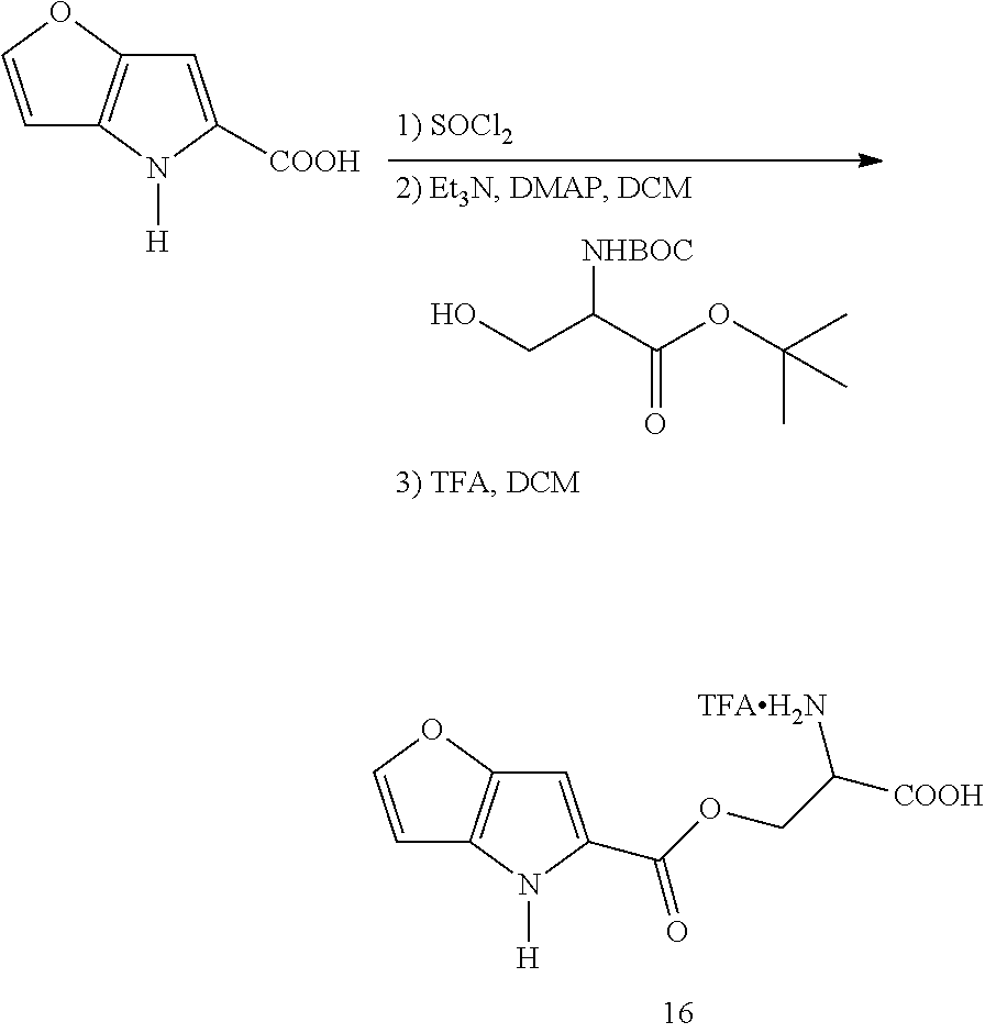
C(OC(C)(C)C)(=O)C(CO)[NHBOC].C1=COC2=C1N([H])C([COOH])=C2.C1=COC2=C1N([H])C(C(=O)OCC([TFAH2N])[COOH])=C2
